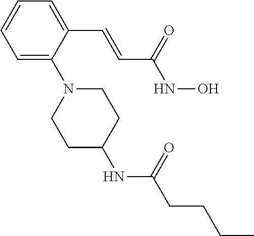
C1=C(C=CC(NO)=O)C(N2CCC(NC(=O)CCCC)CC2)=CC=C1
